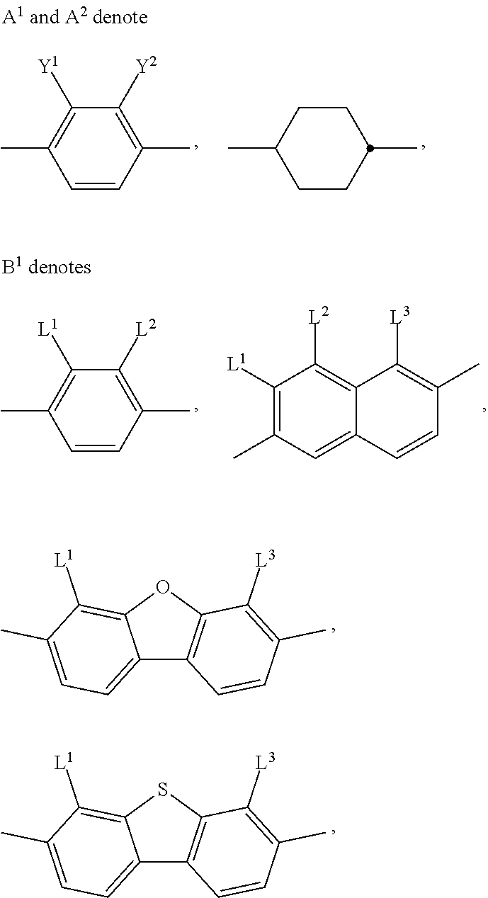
C12=CC=C(C)C([L1])=C1OC1=C2C=CC(C)=C1[L3].C12=CC=C(C)C([L1])=C1SC1=C2C=CC(C)=C1[L3].CC1=C([Y1])C([Y2])=C(C)C=C1.CC1CCC(C)CC1.CC1=C([L1])C([L2])=C(C)C=C1.C1([L1])=C(C)C=C2C(=C1[L2])C([L3])=C(C)C=C2
